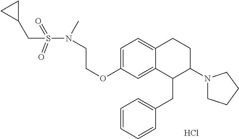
C1=C(OCCN(S(=O)(=O)CC2CC2)C)C=C2C(=C1)CCC(N1CCCC1)C2CC1=CC=CC=C1.Cl
